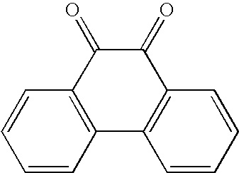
C1=CC=CC2=C1C(=O)C(=O)C1=C2C=CC=C1
